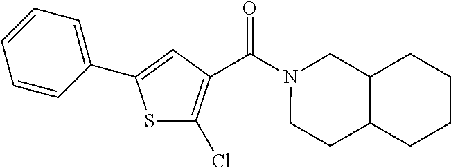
S1C(Cl)=C(C(N2CCC3C(C2)CCCC3)=O)C=C1C1=CC=CC=C1
